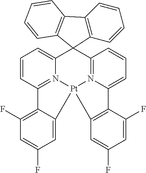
C12=N3C(=CC=C1)C1(C4=N5C(=CC=C4)C4=C(C=C(F)C=C4F)[Pt]35C3=CC(F)=CC(F)=C23)C2=C(C=CC=C2)C2=C1C=CC=C2
